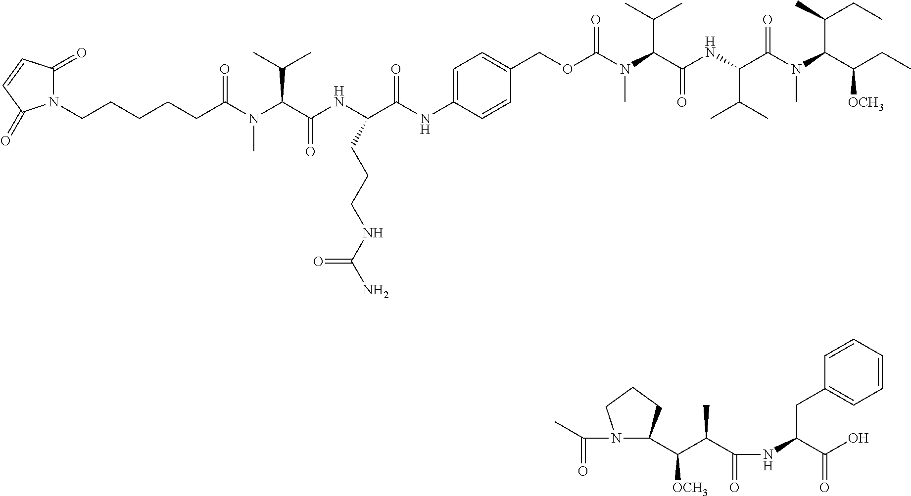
CC(N1C(C(C(C(NC(C(O)=O)CC2=CC=CC=C2)=O)C)[OCH3])CCC1)=O.N(C(C(C)C)C(=O)NC(C(N(C(C(CC)[OCH3])C(C)CC)C)=O)C(C)C)(C)C(OCC1=CC=C(NC(C(NC(C(N(C(CCCCCN2C(=O)C=CC2=O)=O)C)C(C)C)=O)CCCNC(N)=O)=O)C=C1)=O
